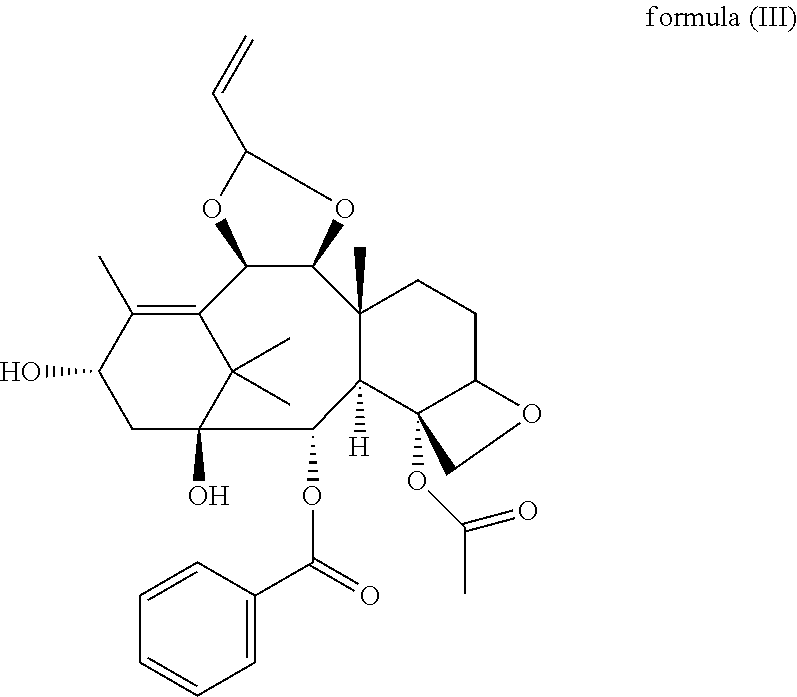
C12=C(C)C(O)CC(O)(C1(C)C)C(OC(C1=CC=CC=C1)=O)C1([H])C3(OC(=O)C)C(CCC1(C)C1C2OC(C=C)O1)OC3
